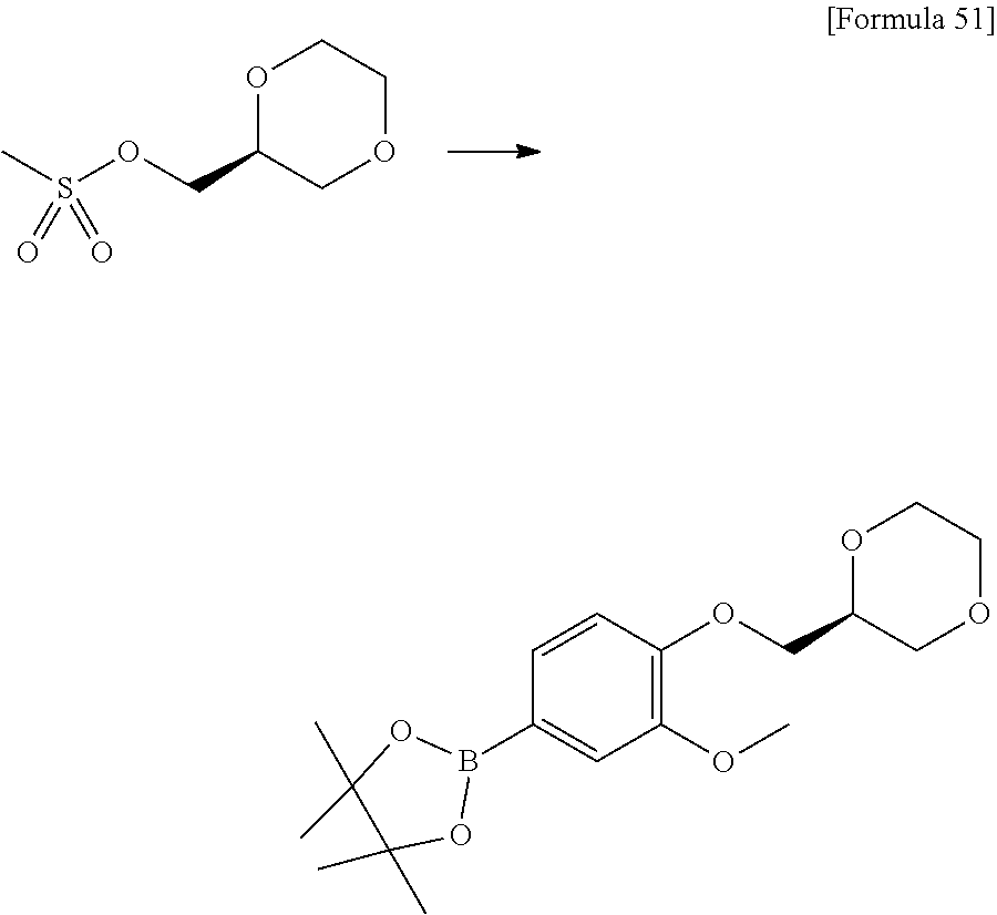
O1C(COS(C)(=O)=O)COCC1.O1C(COC2=C(OC)C=C(B3OC(C)(C)C(C)(C)O3)C=C2)COCC1
